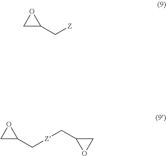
C1C(C[Z])O1.C1C(C[Z]CC2CO2)O1
